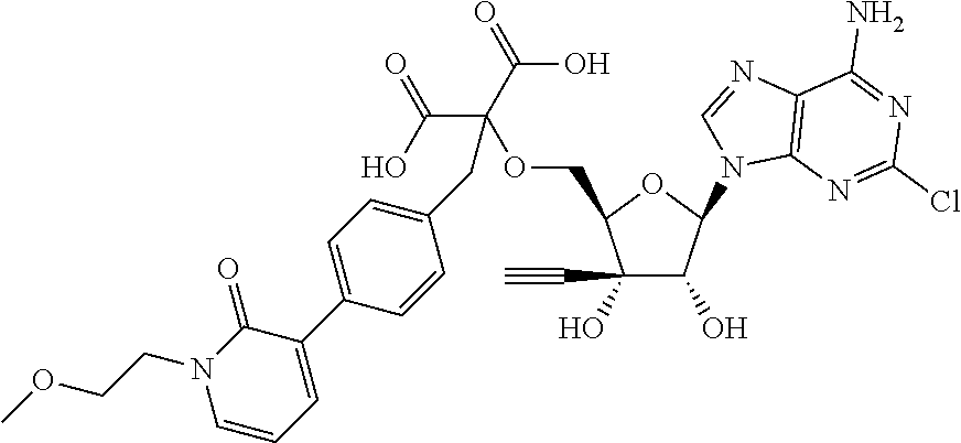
C(C(OCC1C(O)(C#C)C(O)C(N2C3=C(N=C2)C(N)=NC(Cl)=N3)O1)(C(O)=O)C(O)=O)C1=CC=C(C2=CC=CN(CCOC)C2=O)C=C1
